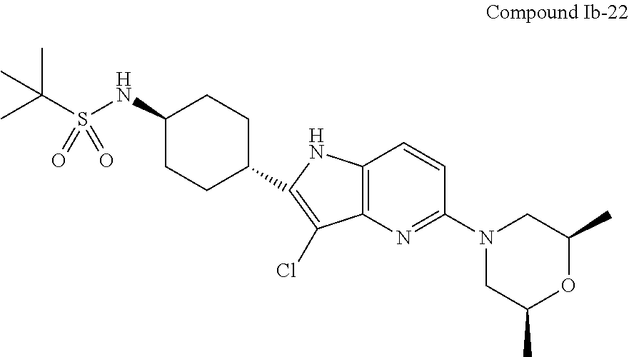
C1(NS(C(C)(C)C)(=O)=O)CCC(C2=C(Cl)C3=C(C=CC(N4CC(C)OC(C)C4)=N3)N2)CC1
